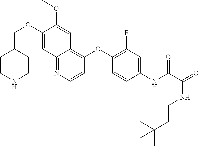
C1CNCCC1COC1=CC2=NC=CC(OC3=C(F)C=C(NC(=O)C(NCCC(C)(C)C)=O)C=C3)=C2C=C1OC
